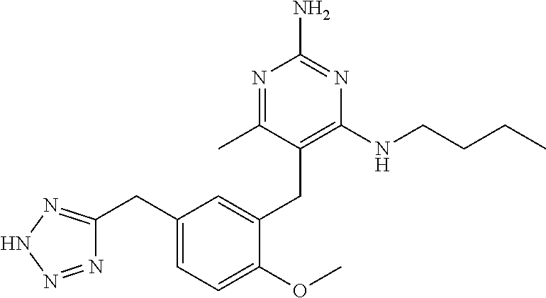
C1(CC2=NNN=N2)=CC=C(OC)C(CC2=C(NCCCC)N=C(N)N=C2C)=C1
